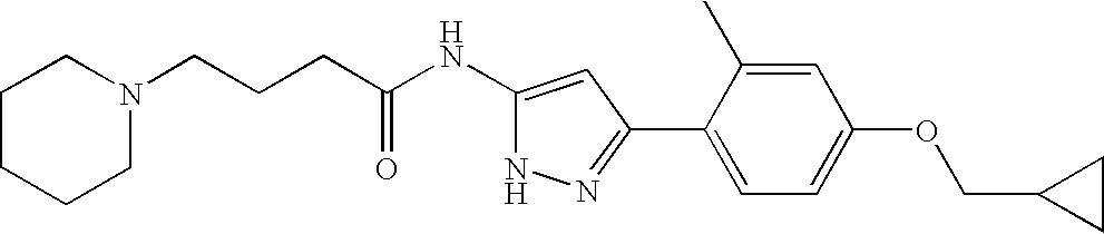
C(CCC(NC1=CC(C2=CC=C(OCC3CC3)C=C2C)=NN1)=O)N1CCCCC1
